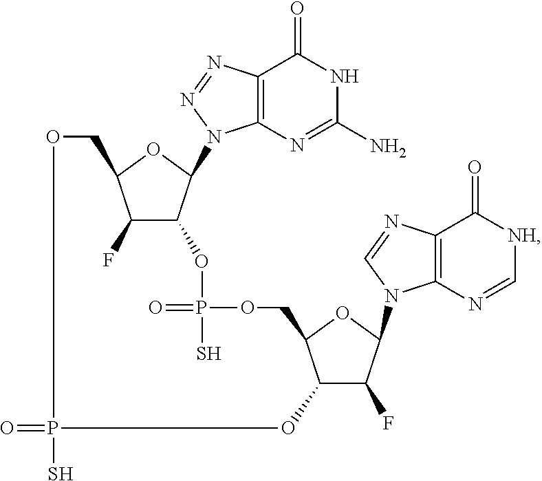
C12C(F)C(N3C4=C(N=C3)C(=O)[NH]C=N4)OC1COP(=O)(S)OC1C(F)C(OC1N1C3=C(N=N1)C(=O)NC(N)=N3)COP(=O)(S)O2
